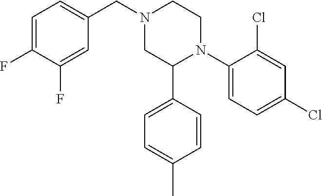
C1=C(F)C(F)=CC(CN2CC(C3=CC=C(C)C=C3)N(C3=CC=C(Cl)C=C3Cl)CC2)=C1
